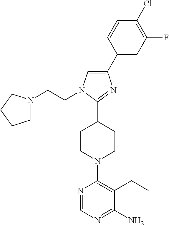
N1=CN=C(N)C(CC)=C1N1CCC(C2=NC(C3=CC(F)=C(Cl)C=C3)=CN2CCN2CCCC2)CC1
